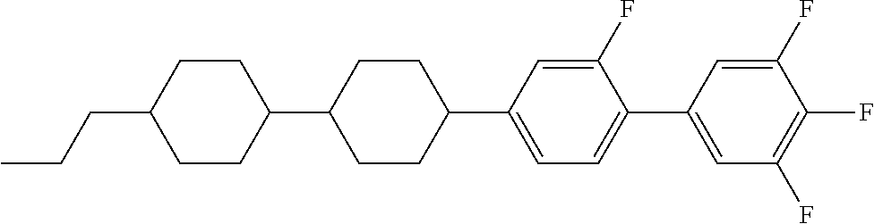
C1(C2=CC=C(C3=CC(F)=C(F)C(F)=C3)C(F)=C2)CCC(C2CCC(CCC)CC2)CC1
